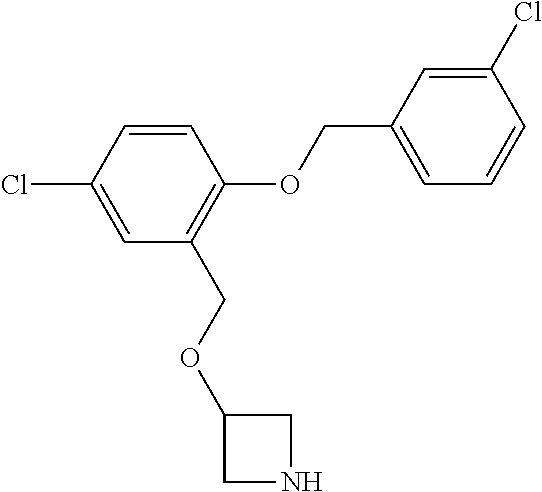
C1=CC(Cl)=CC(COC2CNC2)=C1OCC1=CC=CC(Cl)=C1
